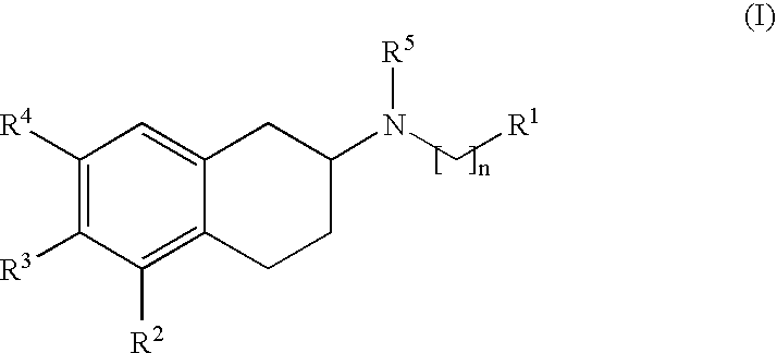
C1([R4])=C([R3])C([R2])=C2C(=C1)CC(N(C[R1])[R5])CC2
